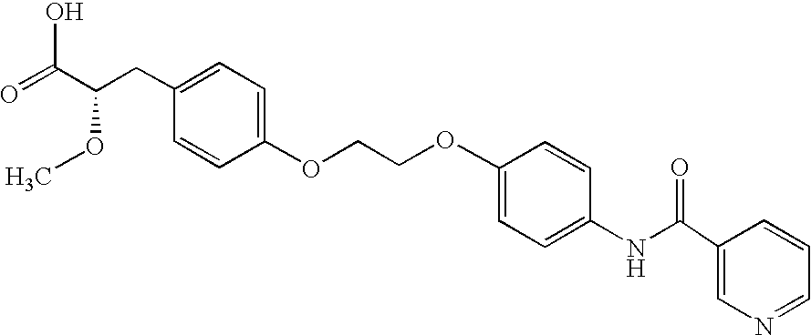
C1=C(OCCOC2=CC=C(NC(=O)C3=CN=CC=C3)C=C2)C=CC(CC(C(=O)O)OC)=C1
